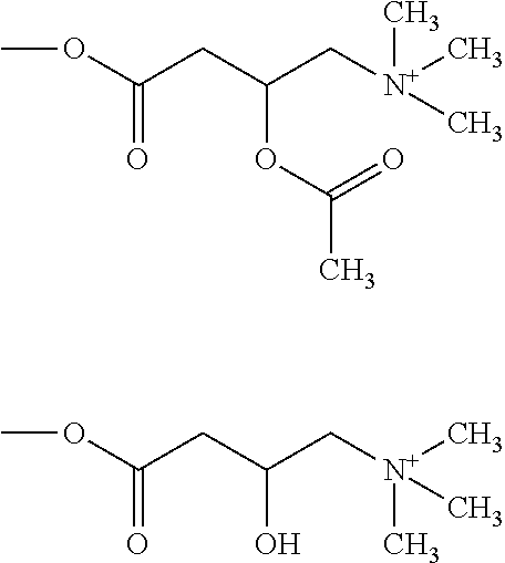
C(OC(=O)C)(C[N+](C)(C)C)CC(OC)=O.C(O)(C[N+](C)(C)C)CC(OC)=O
